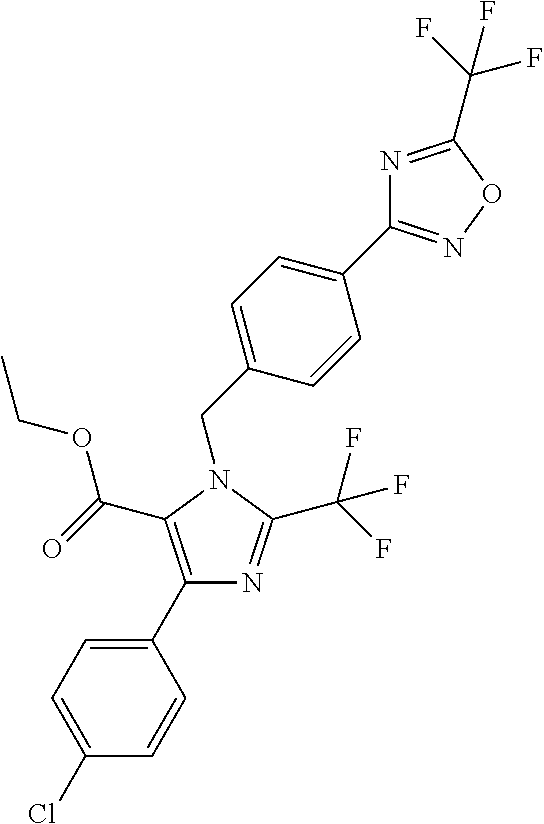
N1=C(C(F)(F)F)ON=C1C1=CC=C(CN2C(C(F)(F)F)=NC(C3=CC=C(Cl)C=C3)=C2C(OCC)=O)C=C1
